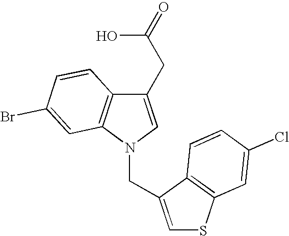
C1(CC(O)=O)=CN(CC2=CSC3=C2C=CC(Cl)=C3)C2=C1C=CC(Br)=C2
